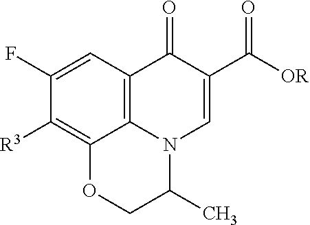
C1([R3])=C2C3=C(C=C1F)C(=O)C(C([OR])=O)=CN3C(C)CO2
